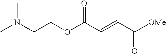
[OMe]C(C=CC(OCCN(C)C)=O)=O
